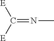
[E]C([E])=NC
